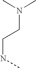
N(C)(C)CCNC
